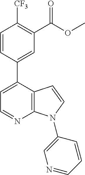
C1=C(C2=CC(C(OC)=O)=C([CF3])C=C2)C2=C(N=C1)N(C1=CN=CC=C1)C=C2
